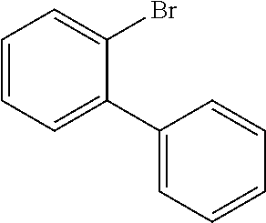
C1=CC=C(C2=CC=CC=C2)C(Br)=C1
